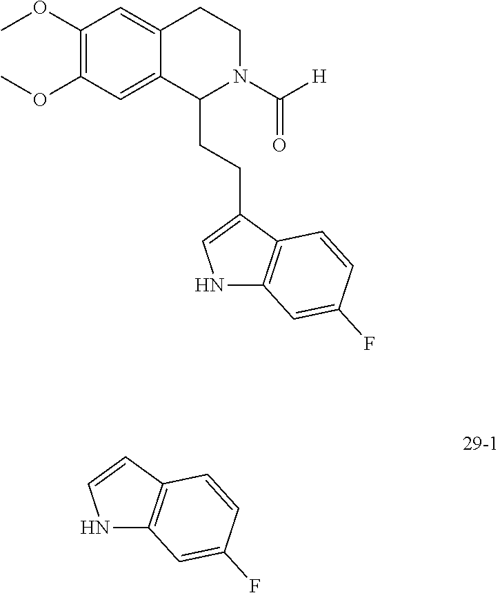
C1(OC)=C(OC)C=C2C(=C1)C(CCC1=CNC3=C1C=CC(F)=C3)N(C([H])=O)CC2.C1=CNC2=C1C=CC(F)=C2
